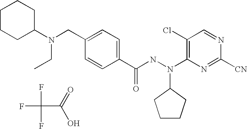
FC(C(=O)O)(F)F.N(C1CCCCC1)(CC1=CC=C(C(NN(C2=C(Cl)C=NC([CN])=N2)C2CCCC2)=O)C=C1)CC
